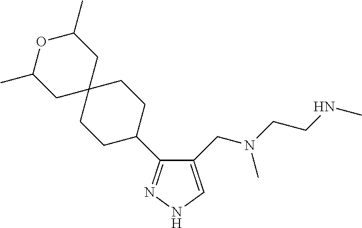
C1(CN(CCNC)C)=CNN=C1C1CCC2(CC1)CC(C)OC(C)C2
